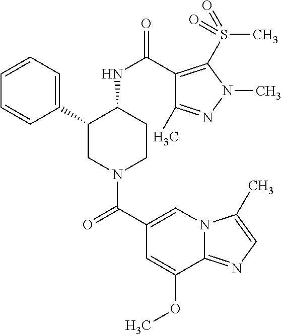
C1(C2CN(C(C3=CN4C(=NC=C4C)C(OC)=C3)=O)CCC2NC(=O)C2=C(S(=O)(=O)C)N(C)N=C2C)=CC=CC=C1
